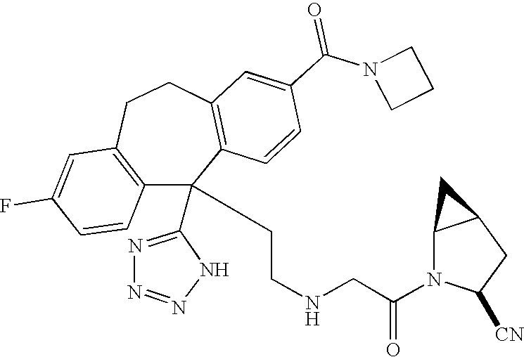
C1(F)=CC2=C(C=C1)C(C1=NN=NN1)(CCNCC(N1C([CN])CC3C1C3)=O)C1=C(CC2)C=C(C(N2CCC2)=O)C=C1
